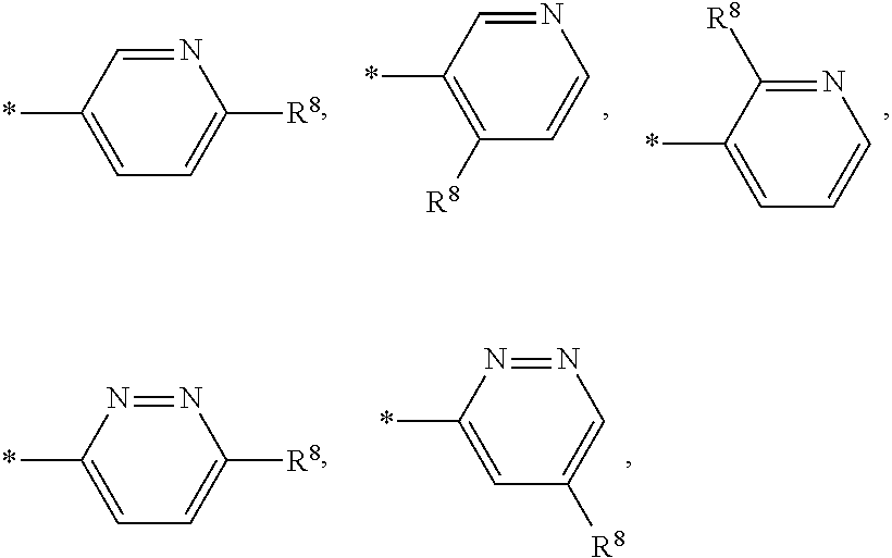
N1=C([R8])C(*)=CC=C1.N1=CC(*)=C([R8])C=C1.N1=CC(*)=CC=C1[R8].N1=NC(*)=CC=C1[R8].N1=NC(*)=CC([R8])=C1
